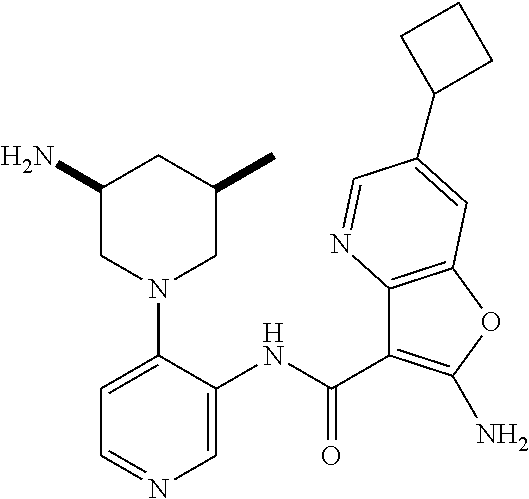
C1=C(N2CC(C)CC(N)C2)C(NC(C2=C(N)OC3=C2N=CC(C2CCC2)=C3)=O)=CN=C1
